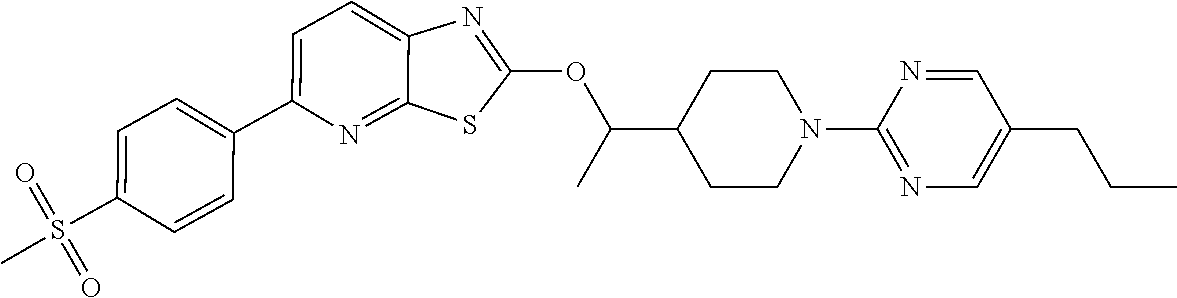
C1=C(C2=CC=C(S(C)(=O)=O)C=C2)N=C2C(=C1)N=C(OC(C1CCN(C3=NC=C(CCC)C=N3)CC1)C)S2
